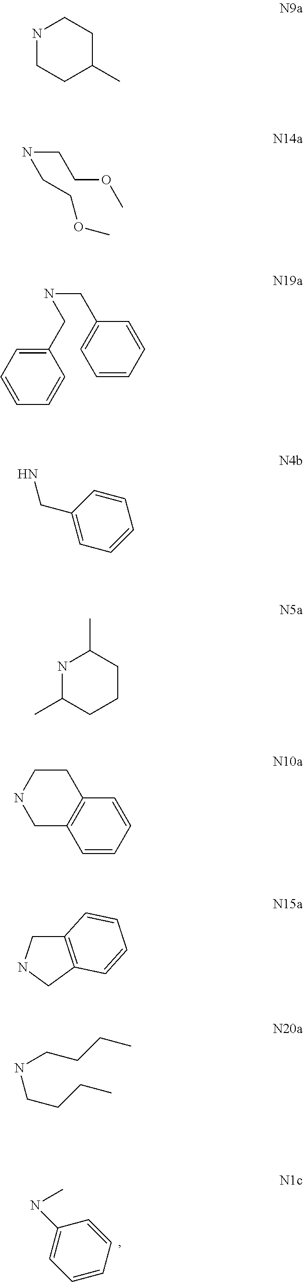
C1=CC=CC(NC)=C1.N1CCC(C)CC1.N(CCOC)CCOC.N(CC1=CC=CC=C1)CC1=CC=CC=C1.C1=CC(CN)=CC=C1.N1C(C)CCCC1C.C1=CC=CC2=C1CNCC2.C12=C(CNC1)C=CC=C2.C(C)CCNCCCC
